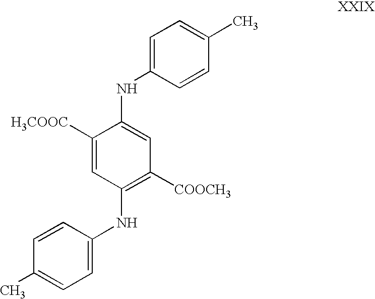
C1=CC(NC2=C([COOCH3])C=C(NC3=CC=C(C)C=C3)C([H3COOC])=C2)=CC=C1C
